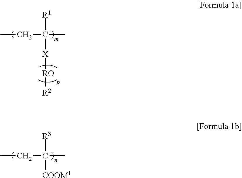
CCC(C)([R1])[X][RO][R2].CCC(C)([R3])[COOM1]
